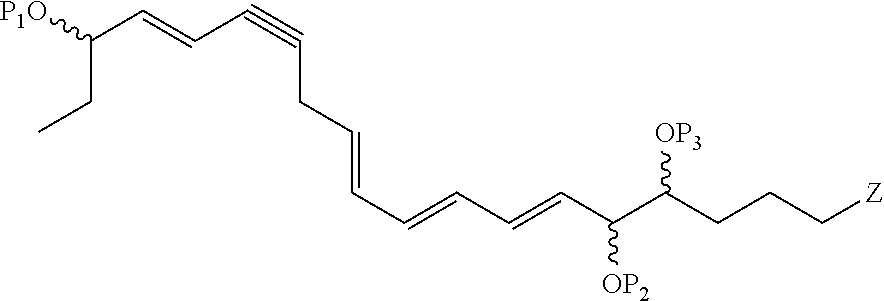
C(C(C=CC#CCC=CC=CC=CC(C(CCC[Z])[OP3])[OP2])[P1O])C
